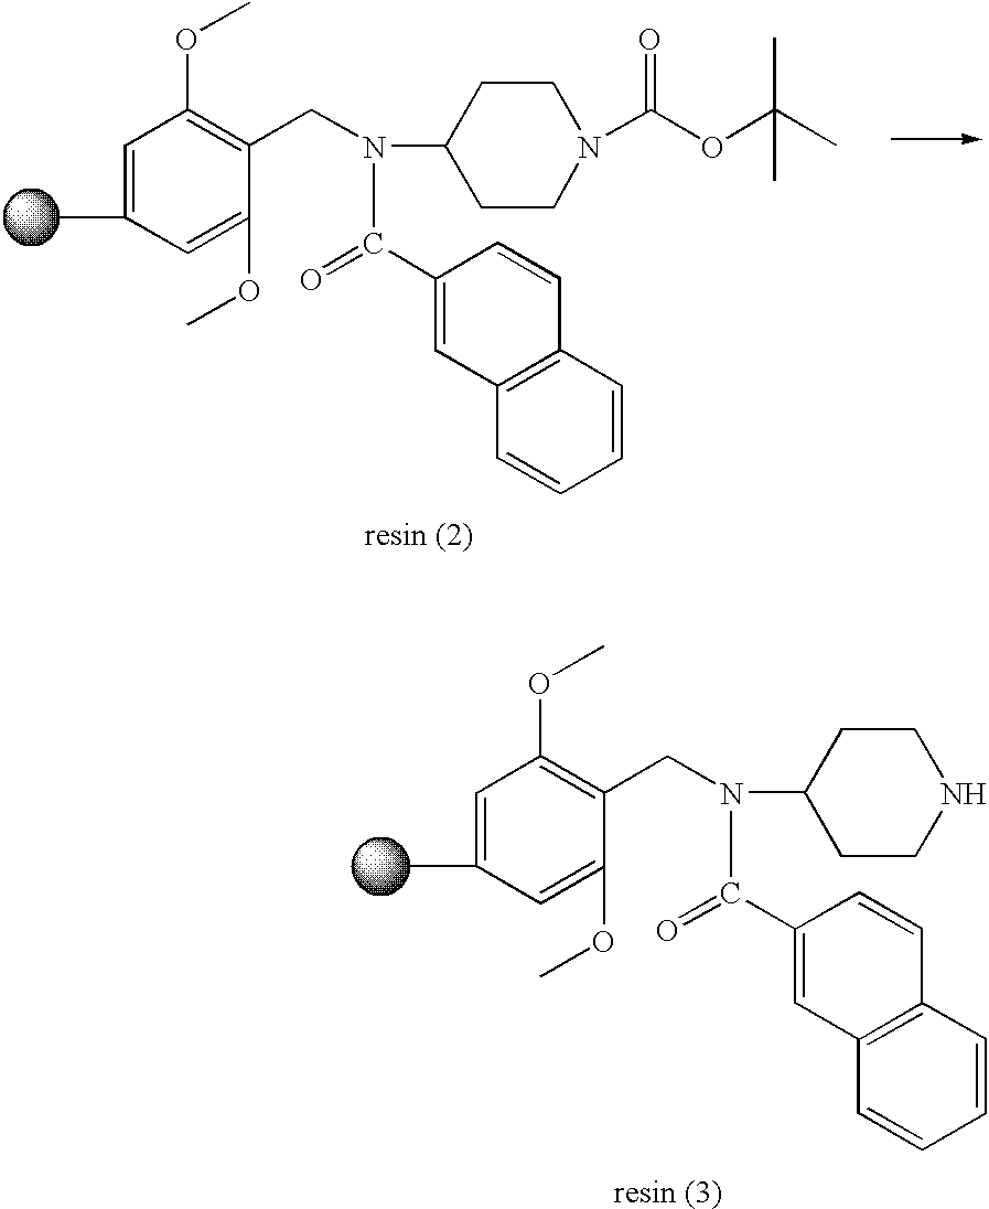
CC1=CC(OC)=C(CN(C2CCN(C(OC(C)(C)C)=O)CC2)C(C2=CC3=C(C=C2)C=CC=C3)=O)C(OC)=C1.CC1=CC(OC)=C(CN(C2CCNCC2)C(C2=CC3=C(C=C2)C=CC=C3)=O)C(OC)=C1
